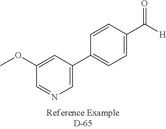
C1=CC(C2=CN=CC(OC)=C2)=CC=C1C([H])=O
